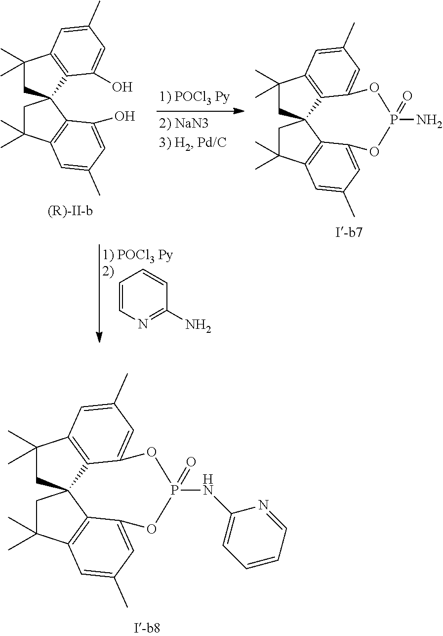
C1(C)(C)CC23C4=C1C=C(C)C=C4OP(NC1=CC=CC=N1)(=O)OC1=CC(C)=CC(=C21)C(C)(C)C3.C1(C)(C)CC2(C3=C1C=C(C)C=C3O)CC(C)(C)C1=C2C(O)=CC(C)=C1.C1(C)(C)CC23C4=C1C=C(C)C=C4OP(N)(=O)OC1=CC(C)=CC(=C21)C(C)(C)C3.C1=CN=C(N)C=C1
